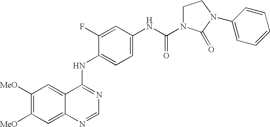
C12=CC([MeO])=C([MeO])C=C1N=CN=C2NC1=CC=C(NC(=O)N2CCN(C3=CC=CC=C3)C2=O)C=C1F
